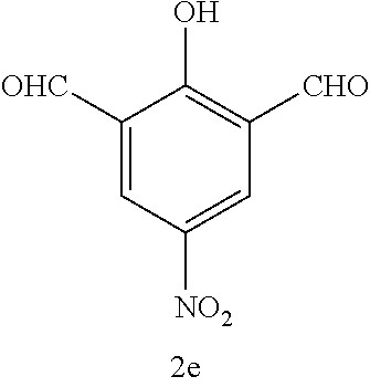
C1([OHC])=CC([NO2])=CC([CHO])=C1O
